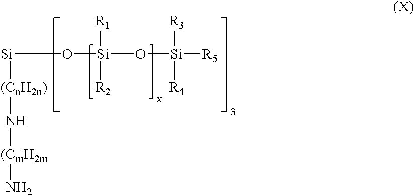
[Si](O[Si](O[Si]([R5])([R3])[R4])([R1])[R2])[(CnH2n)]N[(CmH2m]N
